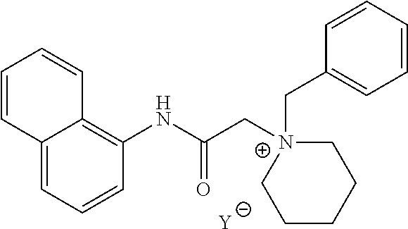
[Y].C12=CC=CC(NC(C[N+]3(CC4=CC=CC=C4)CCCCC3)=O)=C1C=CC=C2
